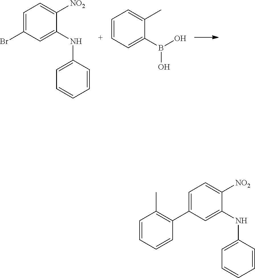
C1=C(Br)C=C(NC2=CC=CC=C2)C([NO2])=C1.C1=CC=C(B(O)O)C(C)=C1.C1=C(C2=C(C)C=CC=C2)C=C(NC2=CC=CC=C2)C([NO2])=C1
